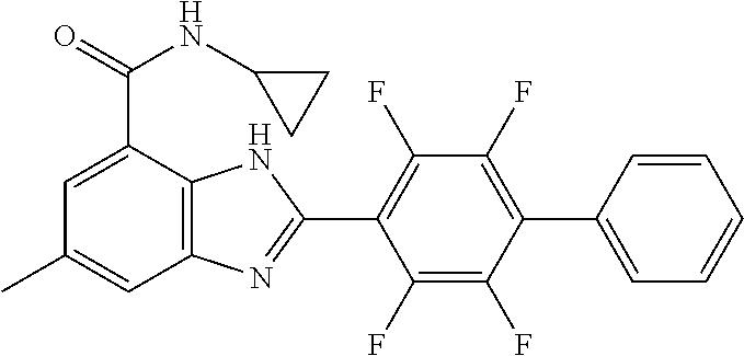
C1(F)=C(F)C(C2=CC=CC=C2)=C(F)C(F)=C1C1=NC2=C(N1)C(C(=O)NC1CC1)=CC(C)=C2
